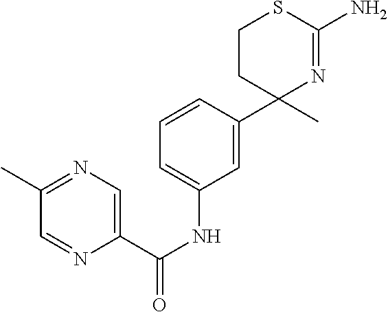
C1(C2(C)N=C(N)SCC2)=CC(NC(C2=CN=C(C)C=N2)=O)=CC=C1
